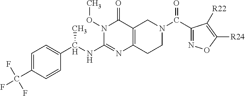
C1=C(C(F)(F)F)C=CC(C(NC2=NC3=C(C(=O)N2OC)CN(C(=O)C2=NOC([R24])=C2[R22])CC3)C)=C1
